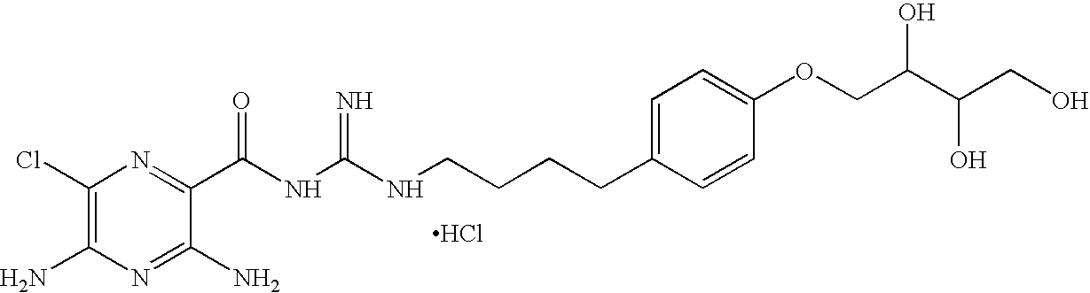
C1(Cl)=C(N)N=C(N)C(C(NC(NCCCCC2=CC=C(OCC(C(CO)O)O)C=C2)=N)=O)=N1.Cl
